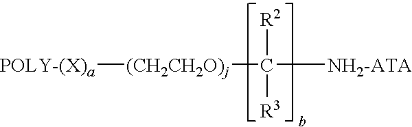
[POLY-(X)a][(CH2CH2O)j]C([NH2-ATA])([R2])[R3]
